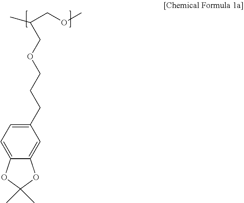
C12=CC(CCCOCC(COC)C)=CC=C1OC(C)(C)O2
